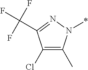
C1(Cl)=C(C)N(*)N=C1C(F)(F)F
